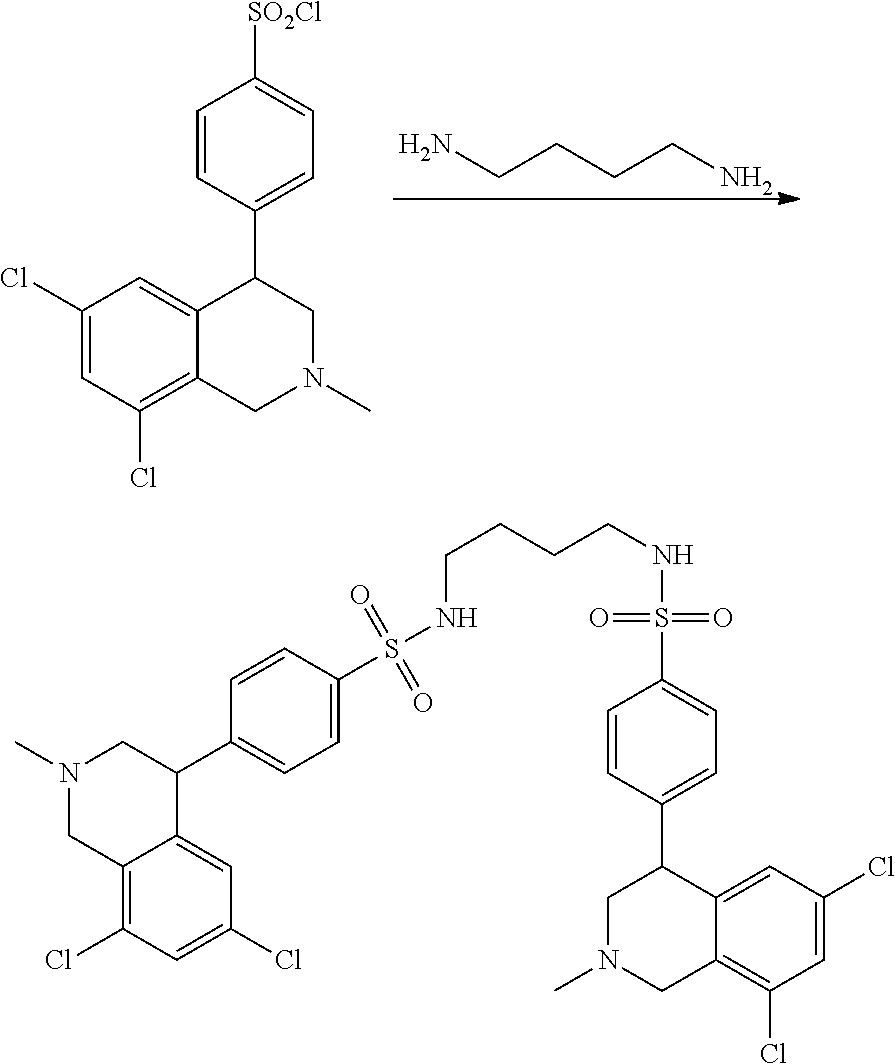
C(CCCN)N.C1(Cl)=CC(Cl)=C2C(=C1)C(C1=CC=C([SO2Cl])C=C1)CN(C)C2.N1(C)CC2=C(Cl)C=C(Cl)C=C2C(C2=CC=C(S(=O)(=O)NCCCCNS(=O)(=O)C3=CC=C(C4CN(C)CC5=C(Cl)C=C(Cl)C=C45)C=C3)C=C2)C1
